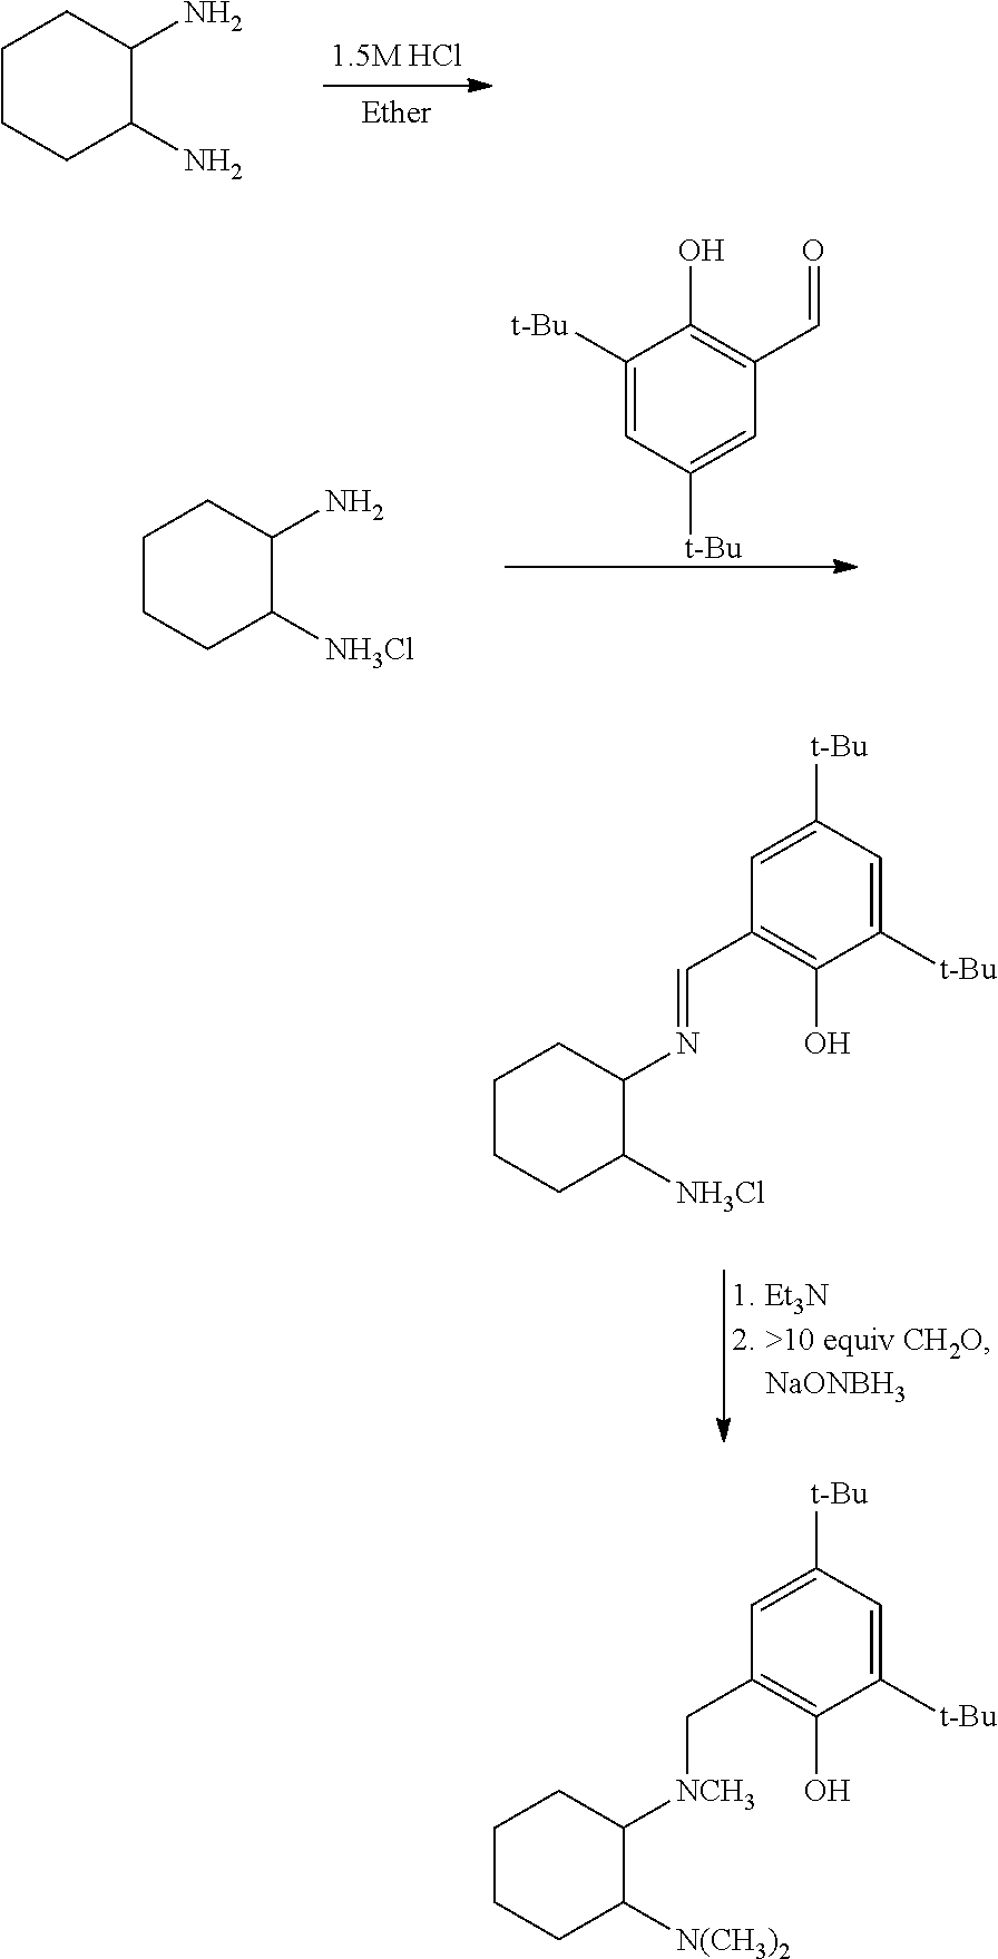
C1CCC(N)C(N)C1.C1([t-Bu])=CC([t-Bu])=CC(C=O)=C1O.C1CCC([NH3Cl])C(N)C1.C1CCC([NH3Cl])C(N=CC2=C(O)C([t-Bu])=CC([t-Bu])=C2)C1.C1CCC([N(CH3)2])C([NCH3]CC2=C(O)C([t-Bu])=CC([t-Bu])=C2)C1
